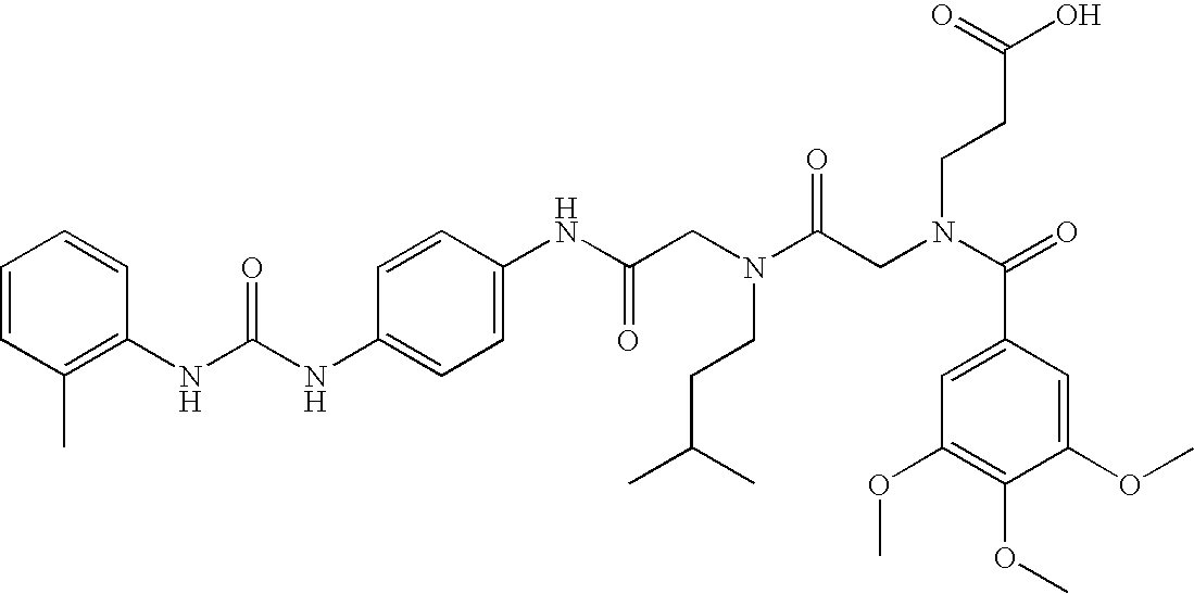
C1=CC(C)=C(NC(NC2=CC=C(NC(CN(C(CN(C(=O)C3=CC(OC)=C(OC)C(OC)=C3)CCC(O)=O)=O)CCC(C)C)=O)C=C2)=O)C=C1
